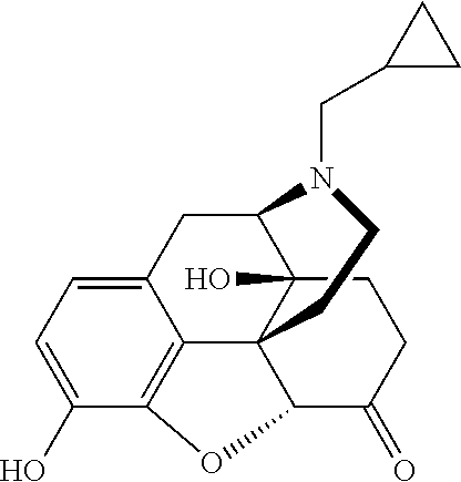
C1(O)=CC=C2C3=C1OC1C34C(O)(C(C2)N(CC2CC2)CC4)CCC1=O
